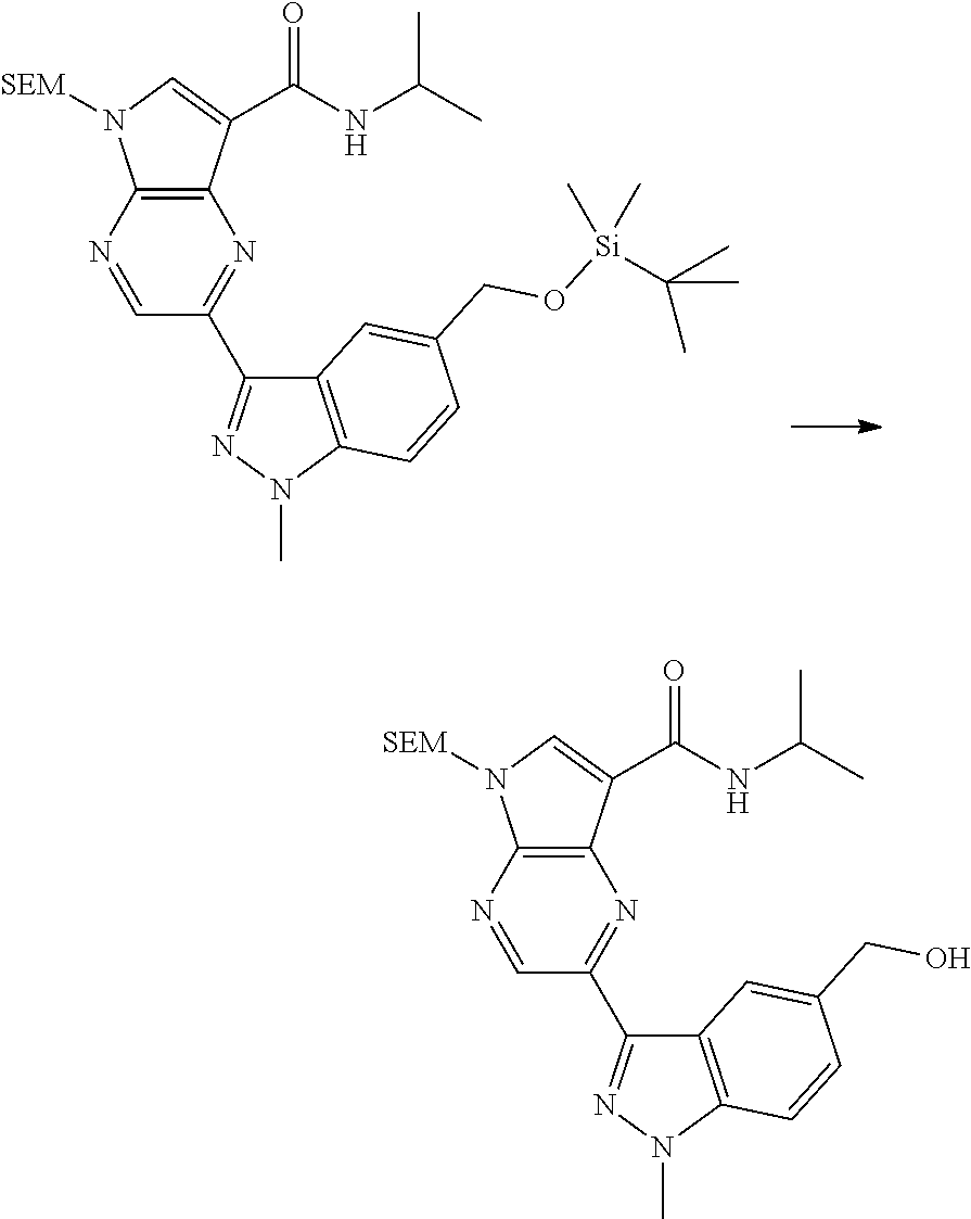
C12=C(C(C(NC(C)C)=O)=CN1[SEM])N=C(C1=NN(C)C3=C1C=C(CO[Si](C)(C)C(C)(C)C)C=C3)C=N2.C12=C(C(C(NC(C)C)=O)=CN1[SEM])N=C(C1=NN(C)C3=C1C=C(CO)C=C3)C=N2
